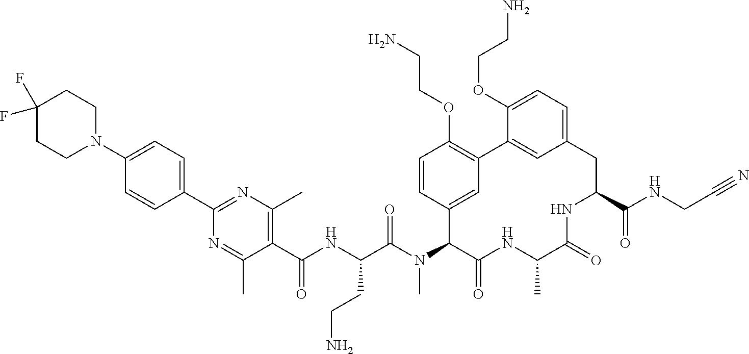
C1(C(NC(C(N(C2C(=O)NC(C)C(=O)NC(C(NCC#N)=O)CC3=CC=C(OCCN)C(=C3)C3=C(OCCN)C=CC2=C3)C)=O)CCN)=O)=C(C)N=C(C2=CC=C(N3CCC(F)(F)CC3)C=C2)N=C1C
